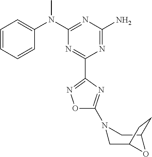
C1=CC=CC(N(C2=NC(N)=NC(C3=NOC(N4CC5OC(C4)CC5)=N3)=N2)C)=C1
